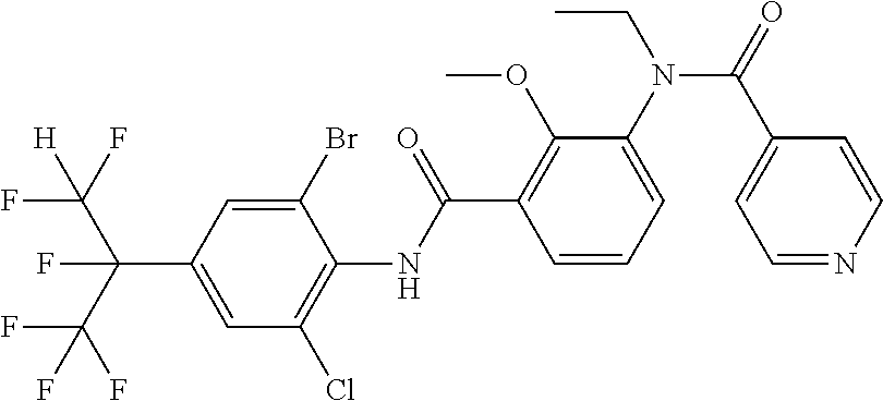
C1=C(C(C(F)(F)[H])(F)C(F)(F)F)C=C(Br)C(NC(=O)C2=C(OC)C(N(CC)C(=O)C3=CC=NC=C3)=CC=C2)=C1Cl
